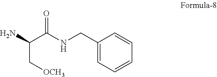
C(C(NCC1=CC=CC=C1)=O)(C[OCH3])N
